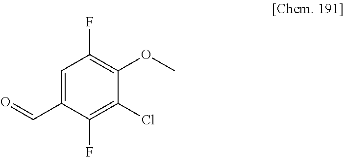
C1=C(C=O)C(F)=C(Cl)C(OC)=C1F
